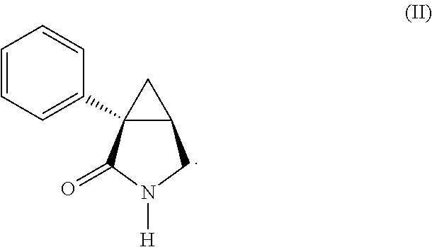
C1=CC=C(C23C(C2)CN([H])C3=O)C=C1
